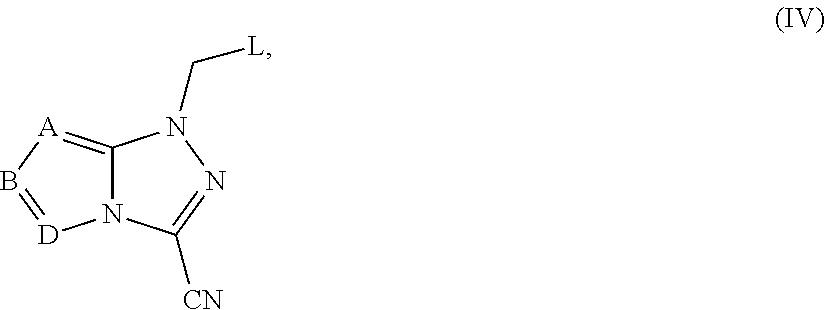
N12C(=[A]B=[D]1)N(C[L])N=C2[CN]
